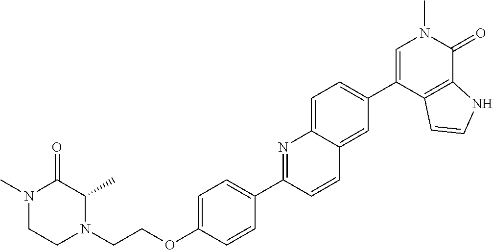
C(OC1=CC=C(C2=NC3=CC=C(C4=CN(C)C(=O)C5=C4C=CN5)C=C3C=C2)C=C1)CN1C(C)C(=O)N(C)CC1
